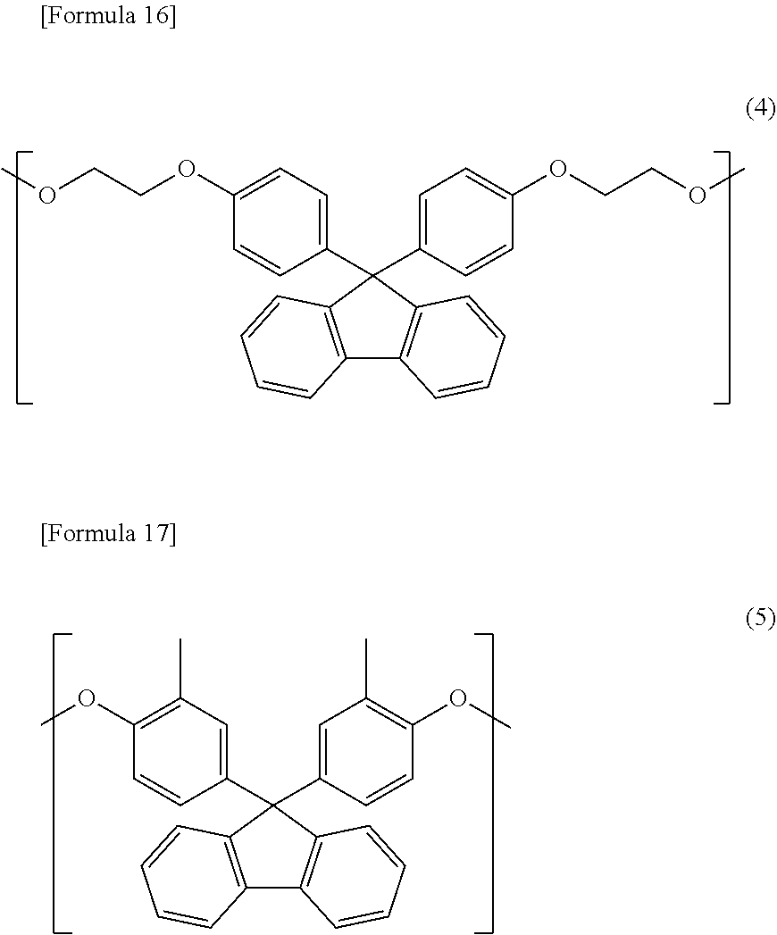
C1=CC(C2(C3=CC=C(OCCOC)C=C3)C3=C(C4=C2C=CC=C4)C=CC=C3)=CC=C1OCCOC.C1=CC(C2(C3=CC(C)=C(OC)C=C3)C3=C(C4=C2C=CC=C4)C=CC=C3)=CC(C)=C1OC
